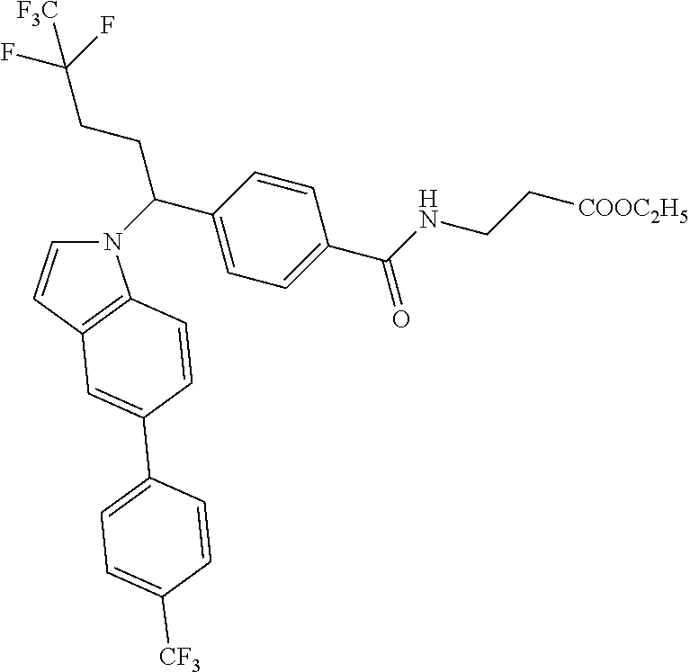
N1(C(CCC(F)(F)[F3C])C2=CC=C(C(=O)NCC[COOC2H5])C=C2)C=CC2=C1C=CC(C1=CC=C([CF3])C=C1)=C2
